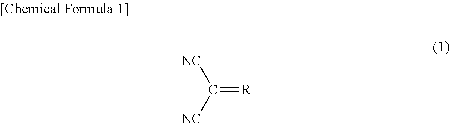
C(=[R])([NC])[NC]
